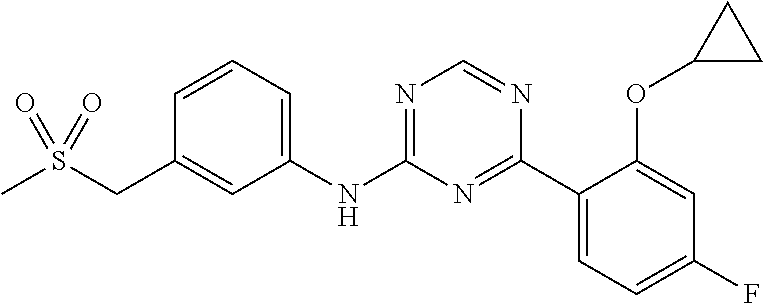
S(CC1=CC(NC2=NC=NC(C3=CC=C(F)C=C3OC3CC3)=N2)=CC=C1)(C)(=O)=O
